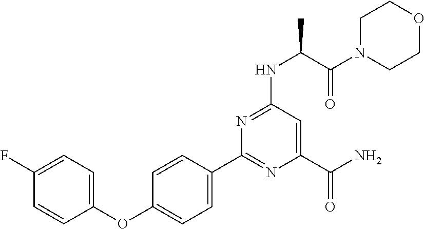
C1=CC(OC2=CC=C(C3=NC(C(N)=O)=CC(NC(C(=O)N4CCOCC4)C)=N3)C=C2)=CC=C1F
